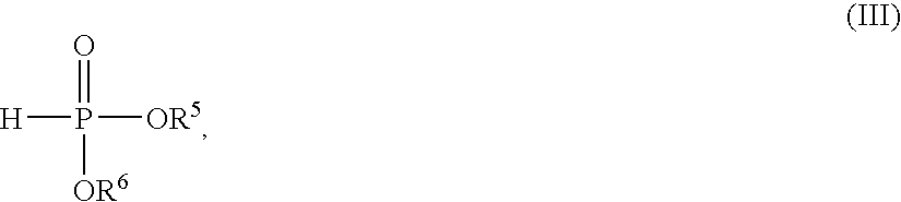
[H]P(=O)([OR5])[OR6]
